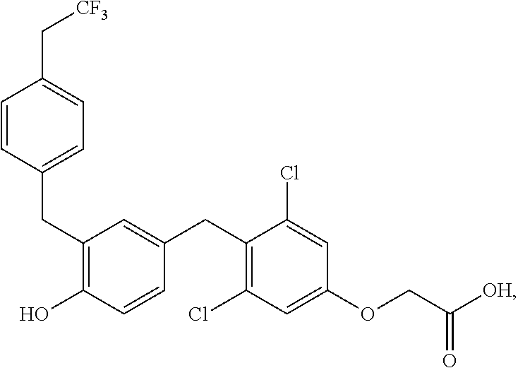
C(C1=C(O)C=CC(CC2=C(Cl)C=C(OCC([OH])=O)C=C2Cl)=C1)C1=CC=C(C[CF3])C=C1
